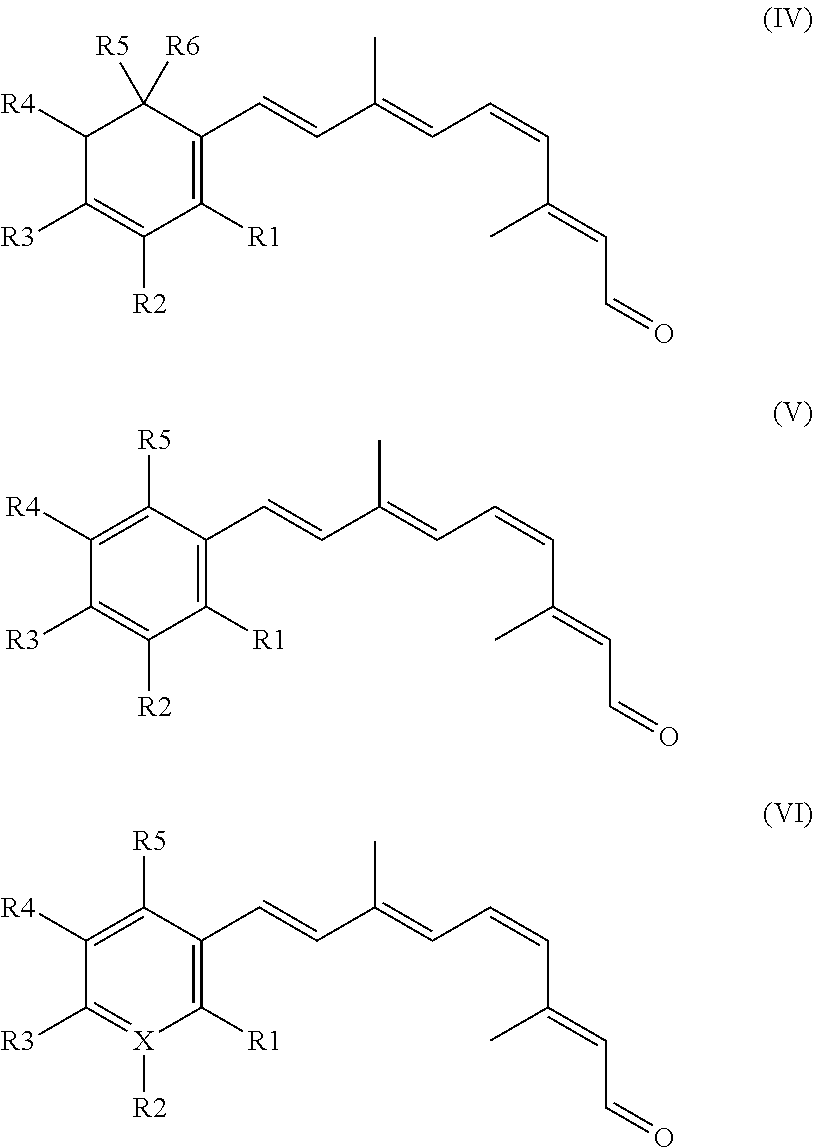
C1([R4])C([R3])=C([R2])C([R1])=C(C=CC(=CC=CC(=CC=O)C)C)C1([R5])[R6].C1([R4])=C([R5])C(C=CC(=CC=CC(=CC=O)C)C)=C([R1])C([R2])=C1[R3].C1([R4])=C([R5])C(C=CC(=CC=CC(=CC=O)C)C)=C([R1])[X]([R2])=C1[R3]
